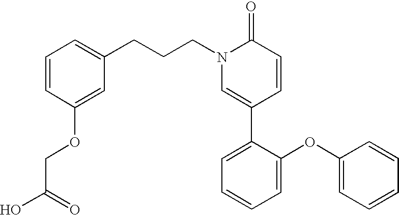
C1=CC(OCC(O)=O)=CC(CCCN2C=C(C3=CC=CC=C3OC3=CC=CC=C3)C=CC2=O)=C1
